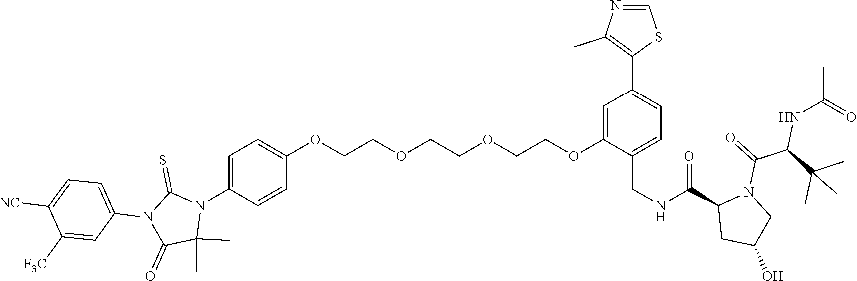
C1=C(N2C(=S)N(C3=CC=C([NC])C([F3C])=C3)C(=O)C2(C)C)C=CC(OCCOCCOCCOC2=CC(C3=C(C)N=CS3)=CC=C2CNC(=O)C2CC(O)CN2C(C(NC(=O)C)C(C)(C)C)=O)=C1
